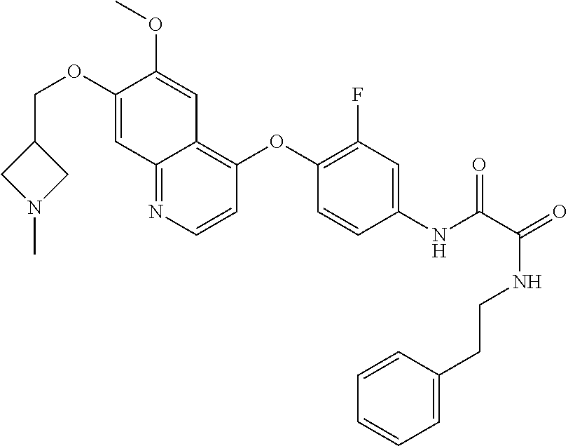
C1(COC2=CC3=NC=CC(OC4=C(F)C=C(NC(=O)C(NCCC5=CC=CC=C5)=O)C=C4)=C3C=C2OC)CN(C)C1
